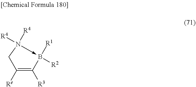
C1N([R4])([R4])->B([R1])([R2])C([R3])=C1[Re]
